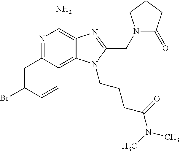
C1=C(Br)C=CC2=C3C(=C(N)N=C12)N=C(CN1C(=O)CCC1)N3CCCC(=O)N(C)C
